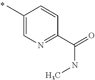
CC1=CN=C(C(=O)NC)C=C1
